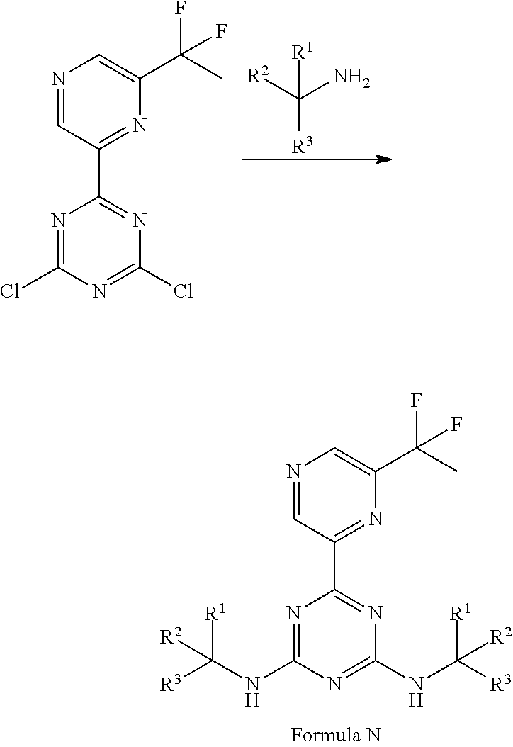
N1=CC(C2=NC(NC([R3])([R1])[R2])=NC(NC([R3])([R1])[R2])=N2)=NC(C(C)(F)F)=C1.[R2]C(N)([R1])[R3].N1=CC(C2=NC(Cl)=NC(Cl)=N2)=NC(C(C)(F)F)=C1
